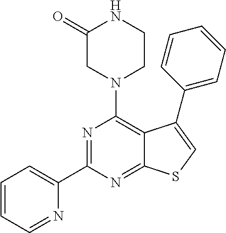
C1(C2=NC(N3CCNC(=O)C3)=C3C(=N2)SC=C3C2=CC=CC=C2)=CC=CC=N1
